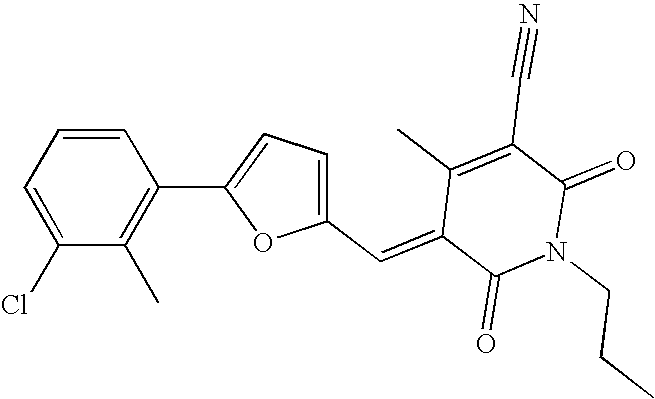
C1=C(Cl)C(C)=C(C2=CC=C(C=C3C(=O)N(CCC)C(=O)C(C#N)=C3C)O2)C=C1
